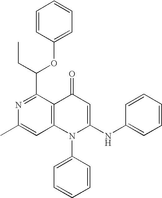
N1=C(C(CC)OC2=CC=CC=C2)C2=C(C=C1C)N(C1=CC=CC=C1)C(NC1=CC=CC=C1)=CC2=O
